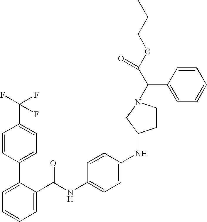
C1=C(C(NC2=CC=C(NC3CCN(C(C(OCCC)=O)C4=CC=CC=C4)C3)C=C2)=O)C(C2=CC=C(C(F)(F)F)C=C2)=CC=C1
